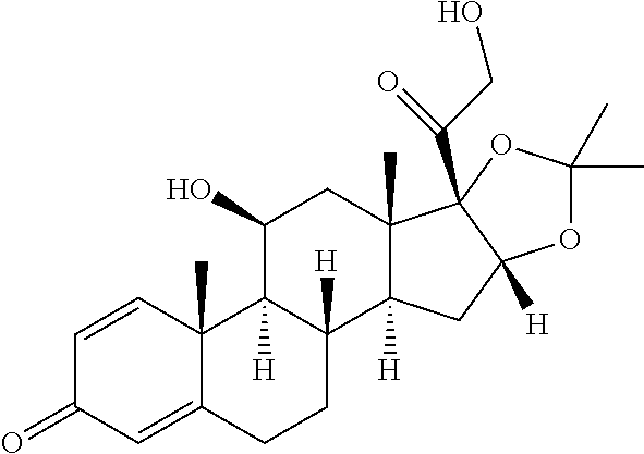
C1=CC2(C)C(=CC1=O)CCC1([H])C2([H])C(O)CC2(C)C1([H])CC1([H])C2(C(CO)=O)OC(C)(C)O1
